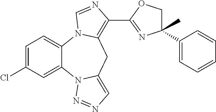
C1=C(Cl)C=C2C(=C1)N1C(=C(C3=NC(C4=CC=CC=C4)(C)CO3)N=C1)CC1=CN=NN21
